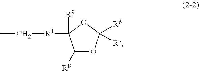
C1([R8])OC([R6])([R7])OC1([R1]CC)[R9]
